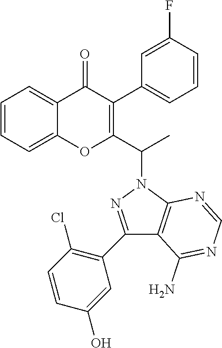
C1=CC=C2C(=C1)OC(C(N1N=C(C3=C(Cl)C=CC(O)=C3)C3=C1N=CN=C3N)C)=C(C1=CC=CC(F)=C1)C2=O
